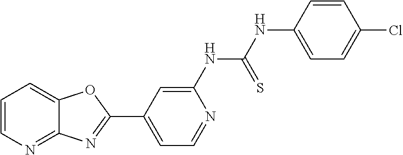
C1=C(NC(NC2=CC=C(Cl)C=C2)=S)N=CC=C1C1=NC2=NC=CC=C2O1
